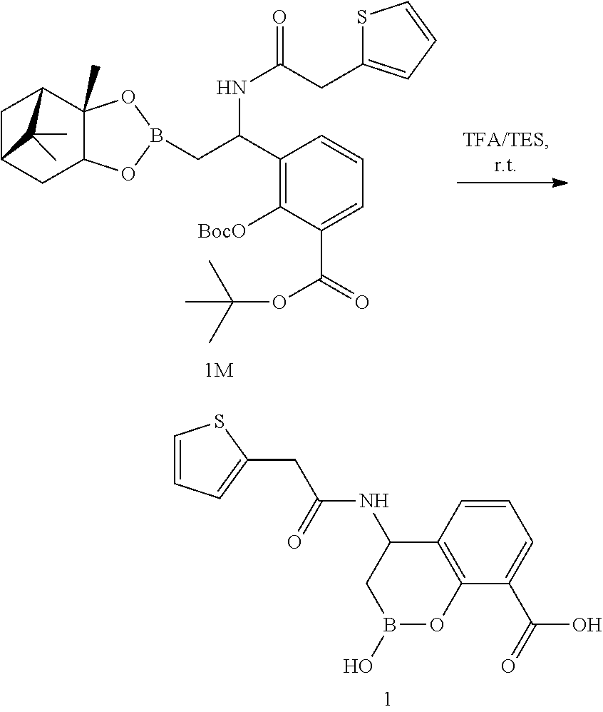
C1(C(NC(CC2=CC=CS2)=O)CB2OC3C(C)(O2)C2CC(C3)C2(C)C)=C([BocO])C(C(OC(C)(C)C)=O)=CC=C1.C1=CC2=C(C(C(O)=O)=C1)OB(O)CC2NC(=O)CC1=CC=CS1
